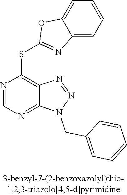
N1=CN=C2C(=C1SC1=NC3=CC=CC=C3O1)N=NN2CC1=CC=CC=C1
